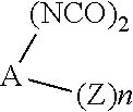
[A]([(Z)n])[(NCO)2]
